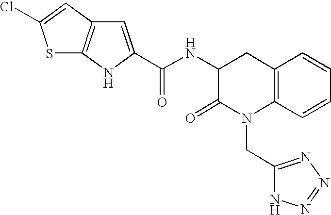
C12=C(C=CC=C1)N(CC1=NN=NN1)C(=O)C(NC(=O)C1=CC3=C(N1)SC(Cl)=C3)C2
